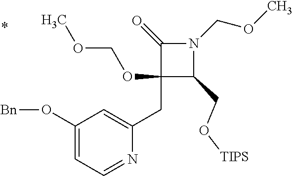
C1(CC2=CC(O[Bn])=CC=N2)(OCOC)C(CO[TIPS])N(COC)C1=O
